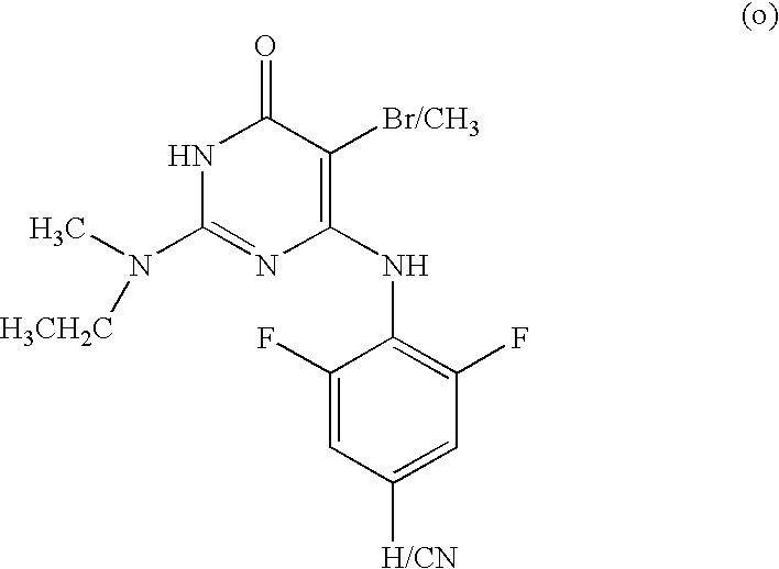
[H3CH2C]N(C)C1=NC(NC2=C(F)C=C([H/CN])C=C2F)=C([Br/CH3])C(=O)N1
